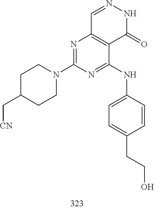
C1=NNC(=O)C2=C1N=C(N1CCC(C[CN])CC1)N=C2NC1=CC=C(CCO)C=C1
